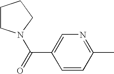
C1=CC(C)=NC=C1C(=O)N1CCCC1
